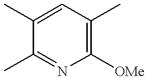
C1(C)=CC(C)=C([OMe])N=C1C
